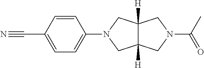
C1=CC(C#N)=CC=C1N1CC2([H])C([H])(C1)CN(C(=O)C)C2
